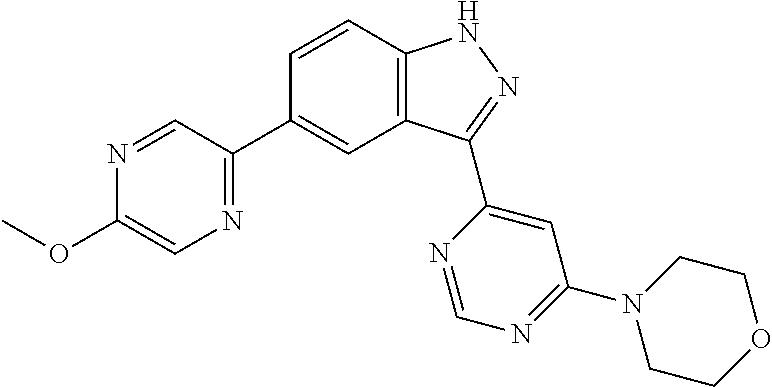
C1=CC2=C(C=C1C1=NC=C(OC)N=C1)C(C1=CC(N3CCOCC3)=NC=N1)=NN2
